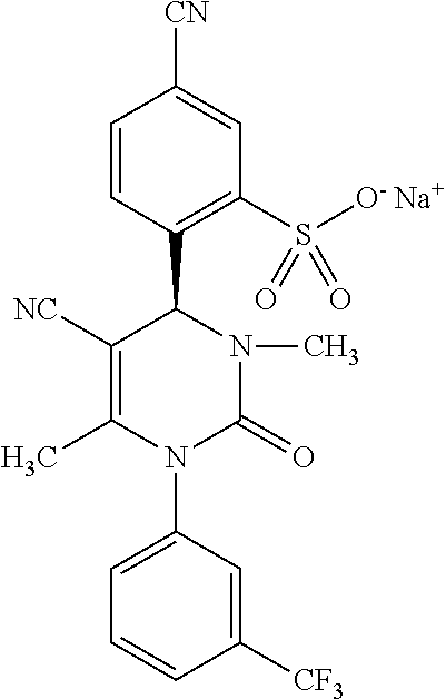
C1([CF3])=CC(N2C(=O)N(C)C(C3=C(S([O- Na+])(=O)=O)C=C([CN])C=C3)C([NC])=C2C)=CC=C1
